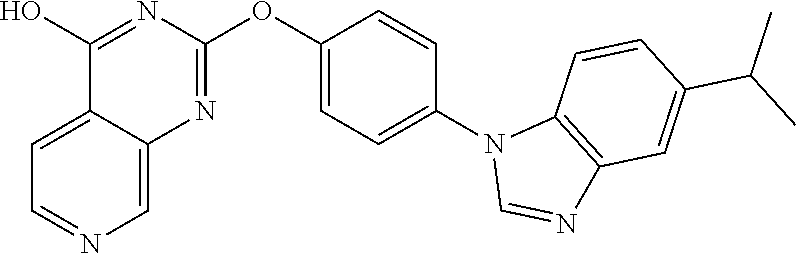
C12=CC=NC=C1N=C(OC1=CC=C(N3C=NC4=C3C=CC(C(C)C)=C4)C=C1)N=C2O
